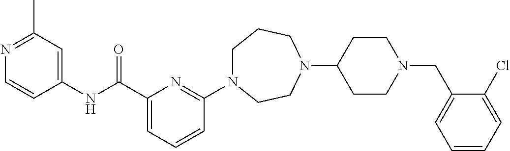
C1N(C2=NC(C(NC3=CC(C)=NC=C3)=O)=CC=C2)CCN(C2CCN(CC3=CC=CC=C3Cl)CC2)CC1
